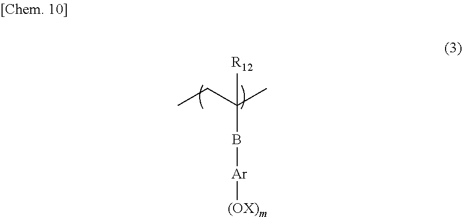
CCC(C)(B[Ar][(OX)m])[R12]
